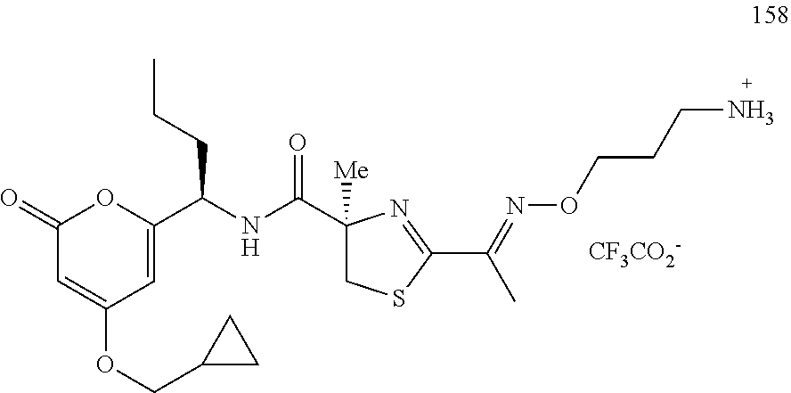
[CF3CO2-].C1(=O)C=C(OCC2CC2)C=C(C(CCC)NC(=O)C2([Me])CSC(C(C)=NOCCCN)=N2)O1
